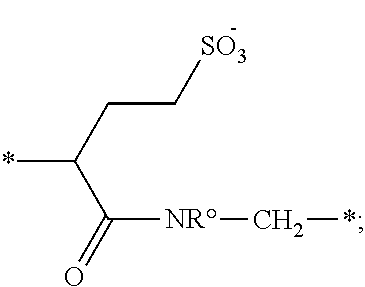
*C(CC[SO3])C(=O)[NR]C*
